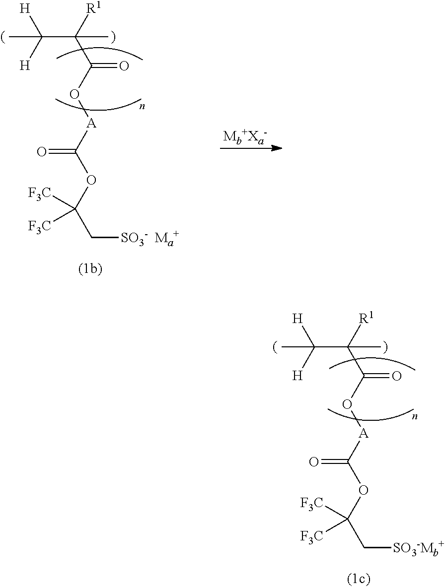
CC([H])([H])C([R1])(C(O[A]C(=O)OC(C[SO3-  Ma+])([F3C])[F3C])=O)C.[Mb+Xa-].CC([H])([H])C([R1])(C(O[A]C(=O)OC(C[SO3-Mb+])([F3C])[F3C])=O)C
